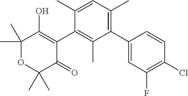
C1(C2=C(C)C=C(C)C(C3=C(O)C(C)(C)OC(C)(C)C3=O)=C2C)=CC(F)=C(Cl)C=C1
